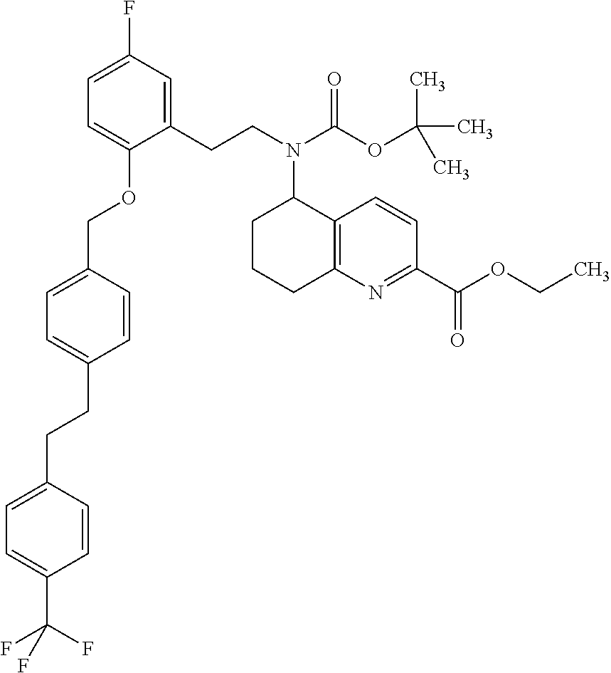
C(C1=CC=C(COC2=CC=C(F)C=C2CCN(C2CCCC3=C2C=CC(C(OCC)=O)=N3)C(OC(C)(C)C)=O)C=C1)CC1=CC=C(C(F)(F)F)C=C1
